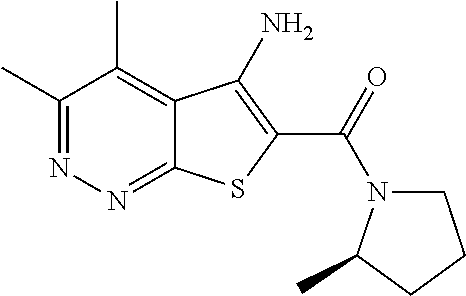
C1(C)=NN=C2C(=C1C)C(N)=C(C(=O)N1CCCC1C)S2
